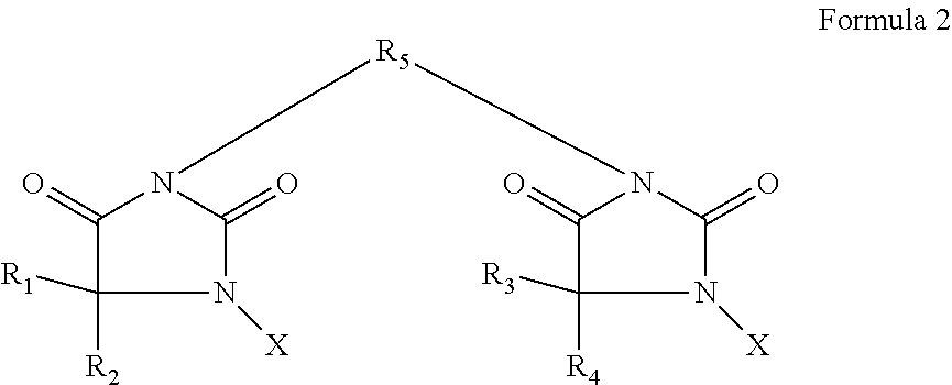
C1(=O)N([R5]N2C(=O)C([R4])([R3])N([X])C2=O)C(=O)N([X])C1([R2])[R1]
